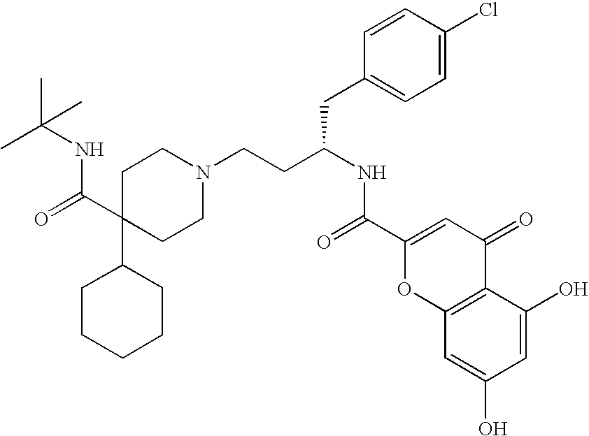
C1CCCCC1C1(C(=O)NC(C)(C)C)CCN(CCC(NC(=O)C2=CC(=O)C3=C(O2)C=C(O)C=C3O)CC2=CC=C(Cl)C=C2)CC1
